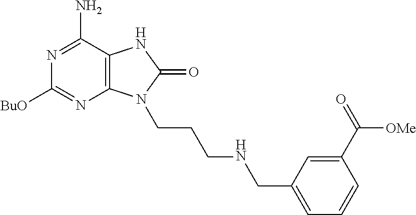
C12=C(C(N)=NC([BuO])=N1)NC(=O)N2CCCNCC1=CC=CC(C(=O)[OMe])=C1
